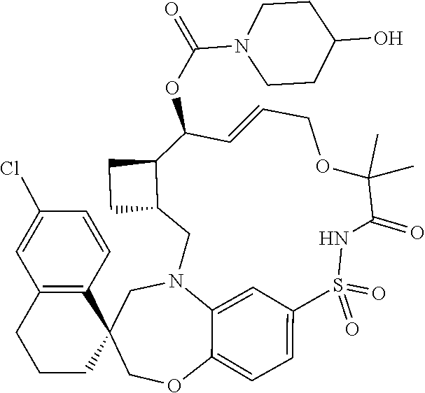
C1N2C3=CC(=CC=C3OCC13CCCC1=C3C=CC(Cl)=C1)S(=O)(=O)NC(=O)C(C)(C)OCC=CC(OC(N1CCC(O)CC1)=O)C1C(C2)CC1
